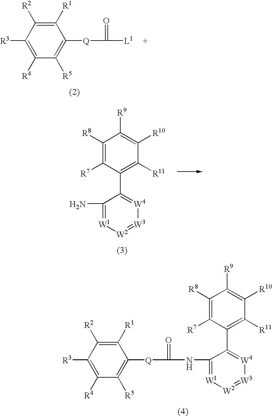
C1([R1])=C([R2])C([R3])=C([R4])C([R5])=C1[Q]C(=O)[L1].C1([R1])=C([R2])C([R3])=C([R4])C([R5])=C1[Q]C(=O)NC1=[W1][W2]=[W3][W4]=C1C1=C([R11])C([R10])=C([R9])C([R8])=C1[R7].C1(N)=[W1][W2]=[W3][W4]=C1C1=C([R11])C([R10])=C([R9])C([R8])=C1[R7]
